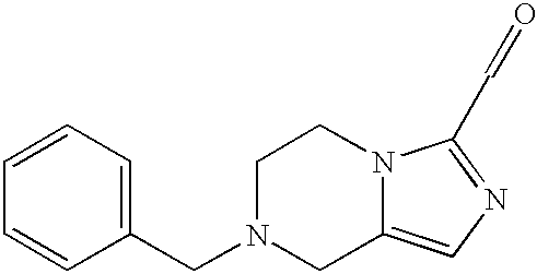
C1N(CC2=CC=CC=C2)CC2=CN=C(C=O)N2C1
